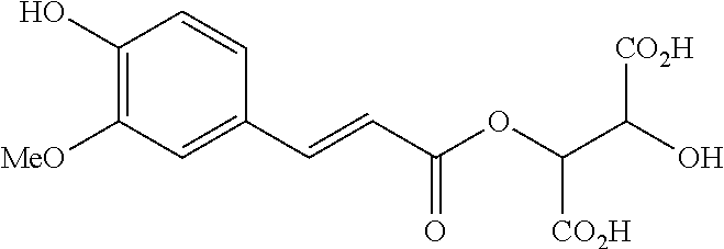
C1(O)=C([MeO])C=C(C=CC(OC(C(O)[CO2H])[CO2H])=O)C=C1
